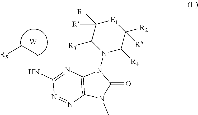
C1([R])([R1])C([R3])N(N2C3=C(N(C)C2=O)N=NC(NCC[R5])=N3)C([R4])C([R2])([R])[E1]1.[W]
